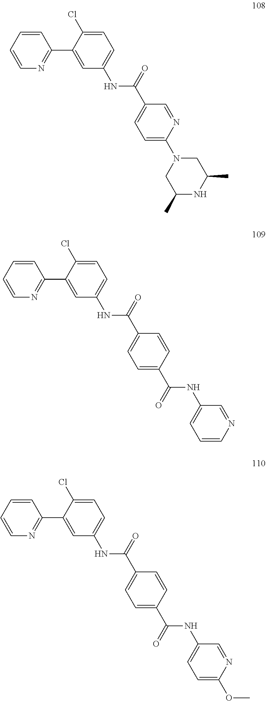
C1(C2=CC(NC(C3=CC=C(N4CC(C)NC(C)C4)N=C3)=O)=CC=C2Cl)=NC=CC=C1.C1(C2=CC(NC(C3=CC=C(C(=O)NC4=CC=CN=C4)C=C3)=O)=CC=C2Cl)=NC=CC=C1.C1(C2=CC(NC(C3=CC=C(C(=O)NC4=CC=C(OC)N=C4)C=C3)=O)=CC=C2Cl)=NC=CC=C1
